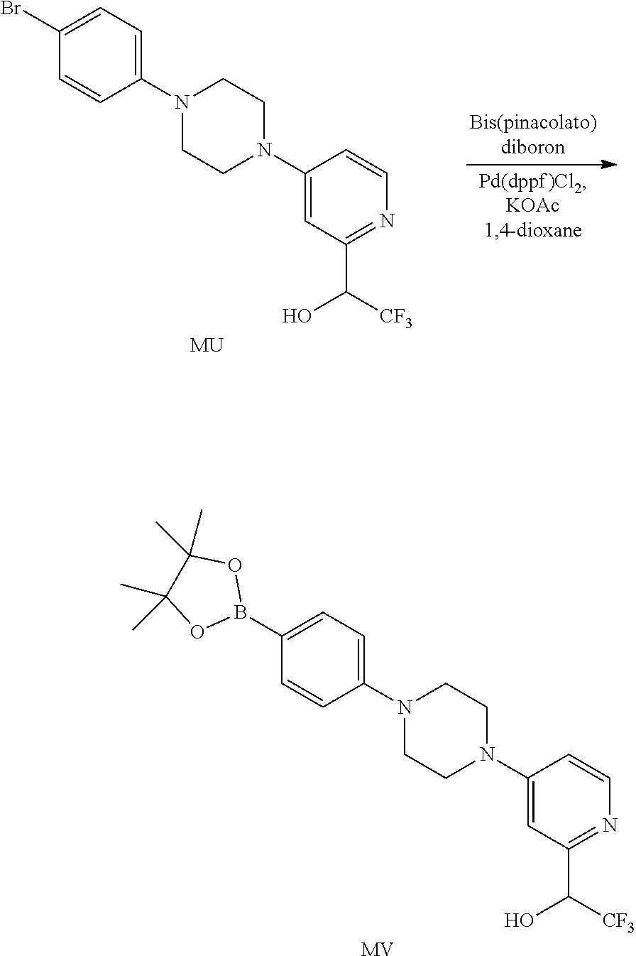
C1(B2OC(C)(C)C(C)(C)O2)=CC=C(N2CCN(C3=CC(C([CF3])O)=NC=C3)CC2)C=C1.[MV].C1(Br)=CC=C(N2CCN(C3=CC(C([CF3])O)=NC=C3)CC2)C=C1.[MU]
